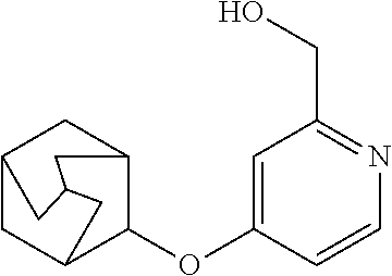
C1=C(OC2C3CC4CC2CC(C3)C4)C=CN=C1CO
